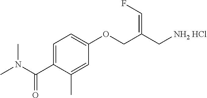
C1=C(C(N(C)C)=O)C(C)=CC(OCC(C[NH2 HCl])=CF)=C1
